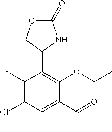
C1(F)=C(Cl)C=C(C(=O)C)C(OCC)=C1C1NC(=O)OC1
